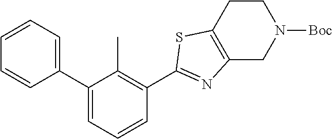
C1=CC=C(C2=CC=CC(C3=NC4=C(CCN([Boc])C4)S3)=C2C)C=C1
